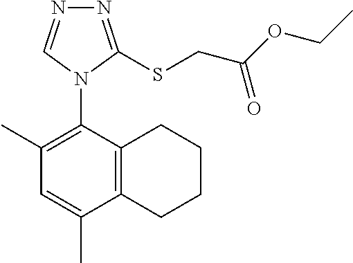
N1=C(SCC(OCC)=O)N(C2=C(C)C=C(C)C3=C2CCCC3)C=N1
